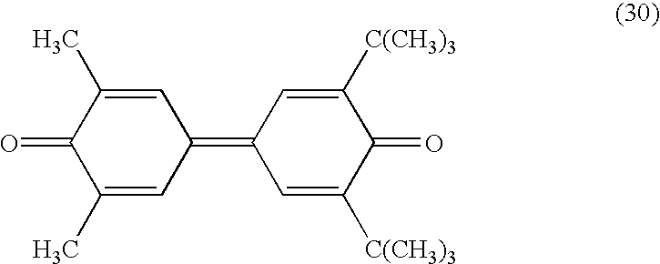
C1(C)=CC(=C2C=C([C(CH3)3])C(=O)C([C(CH3)3])=C2)C=C(C)C1=O
